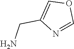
NCC1=COC=N1
